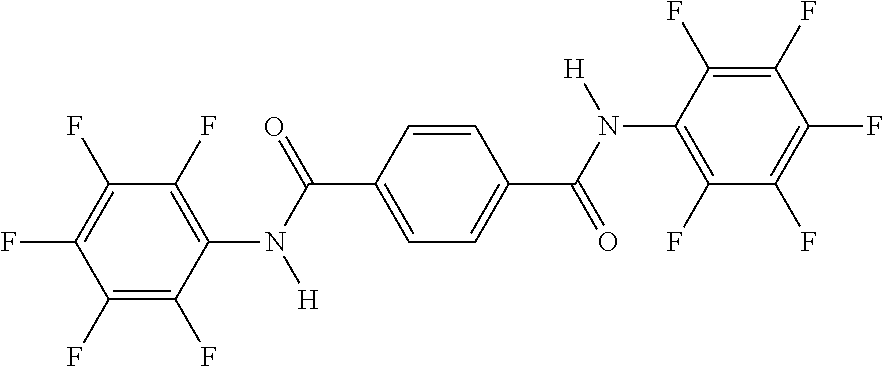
C1(F)=C(F)C(N(C(C2=CC=C(C(N([H])C3=C(F)C(F)=C(F)C(F)=C3F)=O)C=C2)=O)[H])=C(F)C(F)=C1F
